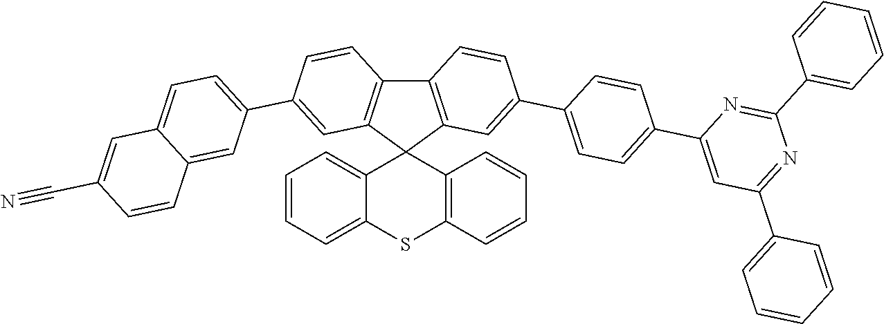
C12=C(C3(C4=C1C=CC(C1=CC=C5C(=C1)C=CC(C#N)=C5)=C4)C1=CC=CC=C1SC1=C3C=CC=C1)C=C(C1=CC=C(C3=CC(C4=CC=CC=C4)=NC(C4=CC=CC=C4)=N3)C=C1)C=C2
